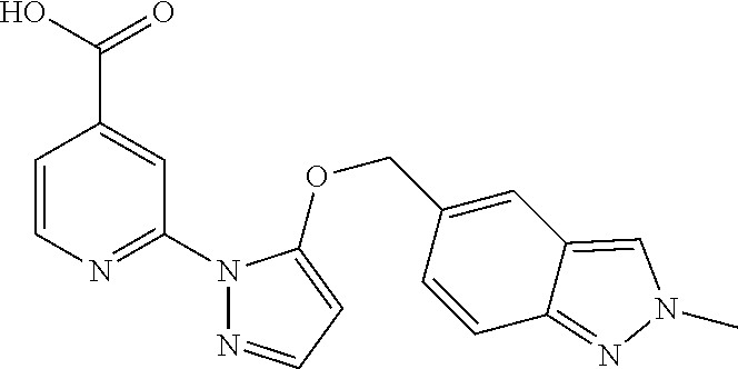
C1=CN=C(N2N=CC=C2OCC2=CC3=CN(C)N=C3C=C2)C=C1C(=O)O
